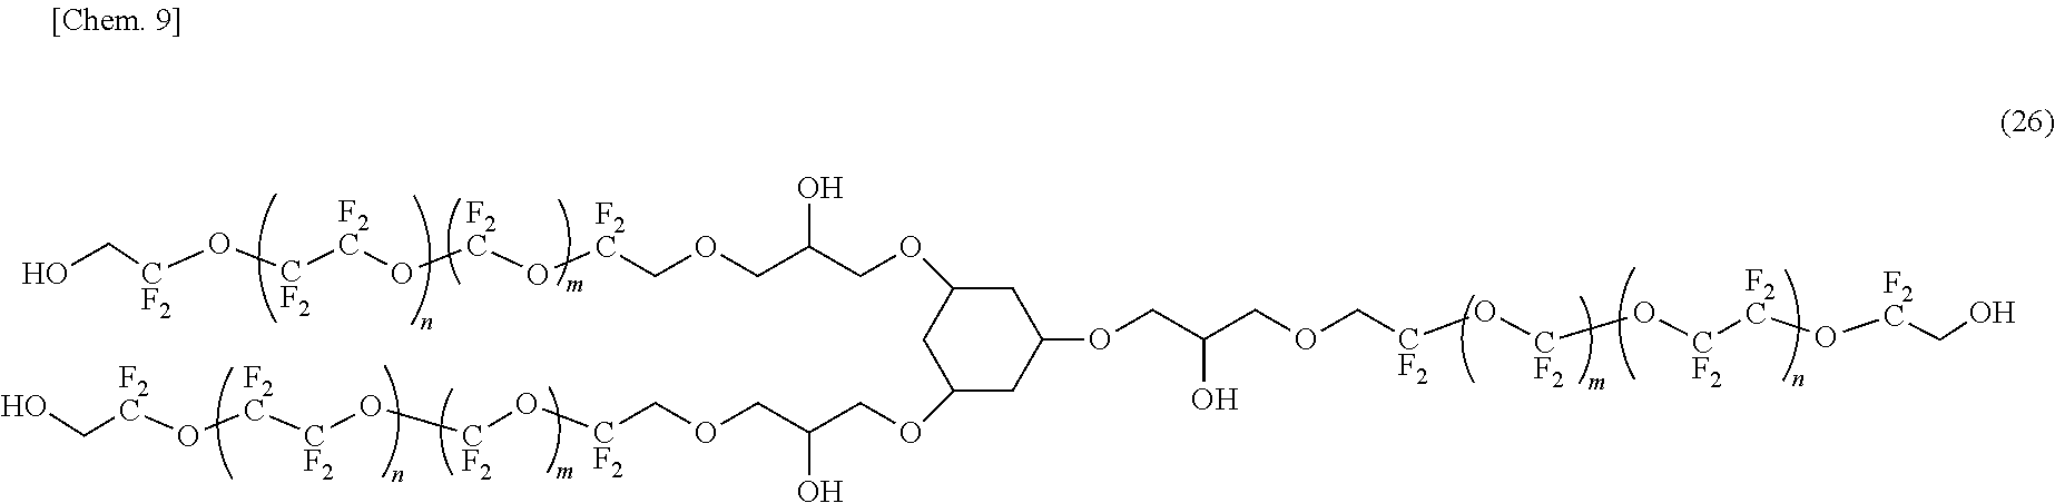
OC[F2C]O[F2C][CF2]O[CF2]O[CF2]COCC(COC1CC(OCC(COC[F2C]O[F2C]O[F2C][CF2]O[CF2]CO)O)CC(OCC(COC[CF2]O[CF2]O[CF2][F2C]O[F2C]CO)O)C1)O
